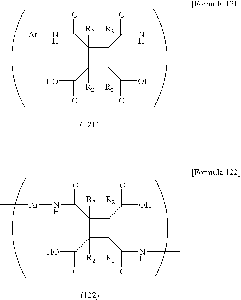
C[Ar]NC(C1([R2])C([R2])(C(=O)O)C([R2])(C(O)=O)C1(C(NC)=O)[R2])=O.C[Ar]NC(C1([R2])C([R2])(C(O)=O)C([R2])(C(NC)=O)C1(C(O)=O)[R2])=O
